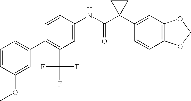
C1(NC(C2(C3=CC4=C(C=C3)OCO4)CC2)=O)=CC(C(F)(F)F)=C(C2=CC=CC(OC)=C2)C=C1
